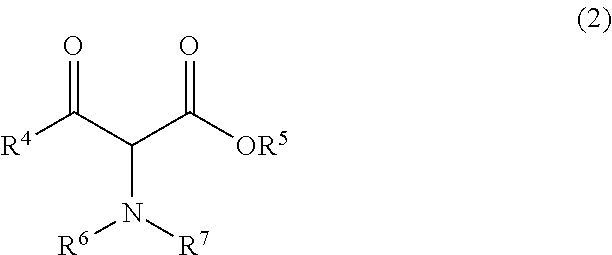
[R4]C(C(C([OR5])=O)N([R7])[R6])=O
